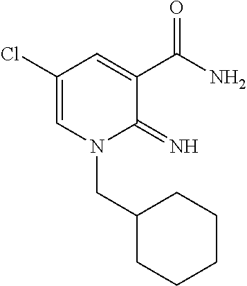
C1(Cl)=CN(CC2CCCCC2)C(=N)C(C(N)=O)=C1
